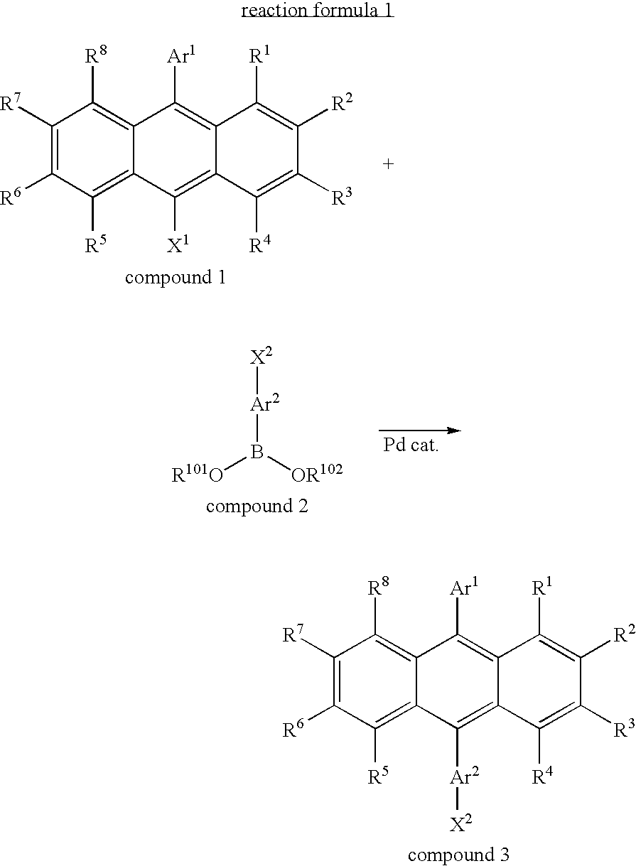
C1([R7])=C([R6])C([R5])=C2C(=C1[R8])C([Ar1])=C1C(=C2[Ar2][X2])C([R4])=C([R3])C([R2])=C1[R1].C1([R7])=C([R6])C([R5])=C2C(=C1[R8])C([Ar1])=C1C(=C2[X1])C([R4])=C([R3])C([R2])=C1[R1].[Ar2](B([OR102])[R101O])[X2]
